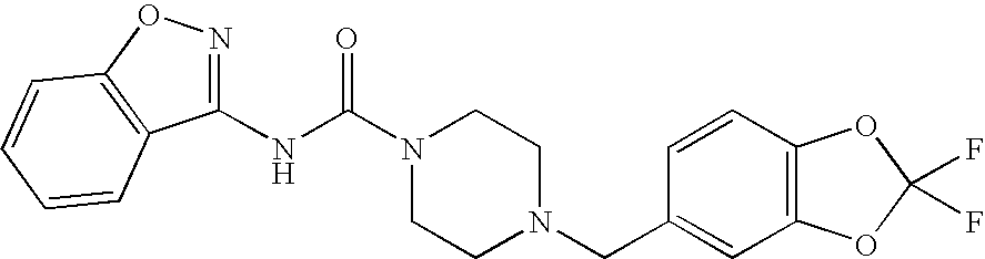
C1(NC(N2CCN(CC3=CC4=C(C=C3)OC(F)(F)O4)CC2)=O)=NOC2=C1C=CC=C2
